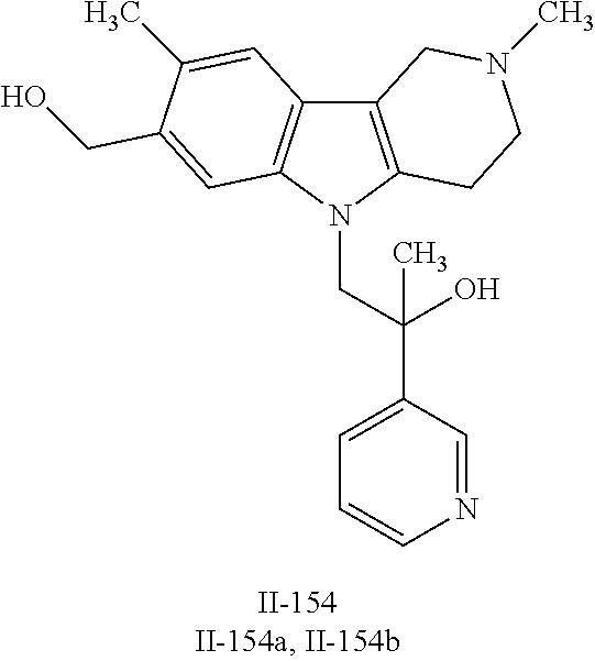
C12=C(N(CC(C3=CC=CN=C3)(O)C)C3=C1C=C(C)C(CO)=C3)CCN(C)C2
